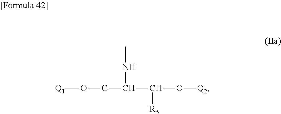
CNC(CO[Q1])C([R5])O[Q2]
